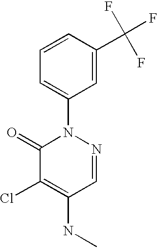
C1=C(N2C(=O)C(Cl)=C(NC)C=N2)C=C(C(F)(F)F)C=C1
